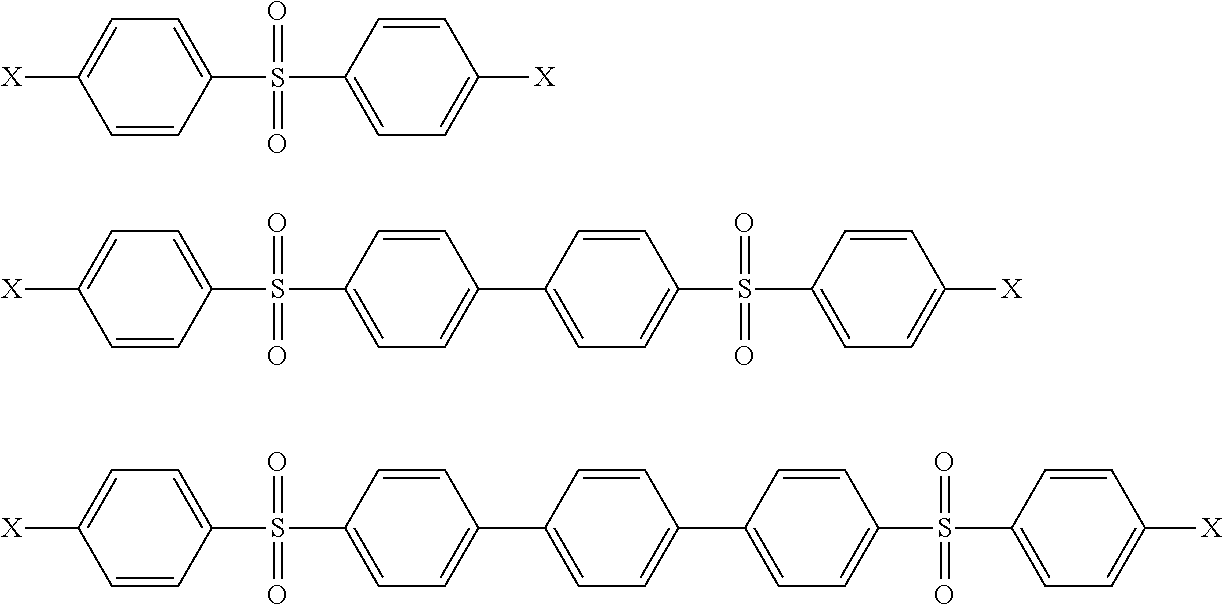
C1(S(C2=CC=C([X])C=C2)(=O)=O)=CC=C([X])C=C1.C1(S(C2=CC=C(C3=CC=C(S(=O)(C4=CC=C([X])C=C4)=O)C=C3)C=C2)(=O)=O)=CC=C([X])C=C1.C1(S(C2=CC=C(C3=CC=C(C4=CC=C(S(=O)(C5=CC=C([X])C=C5)=O)C=C4)C=C3)C=C2)(=O)=O)=CC=C([X])C=C1
